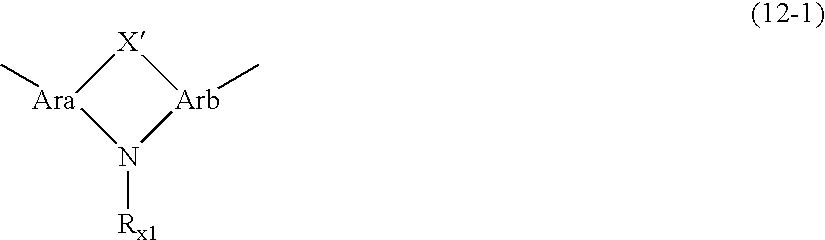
[Ara]1(C)N([Rx1])[Arb](C)[X]1
